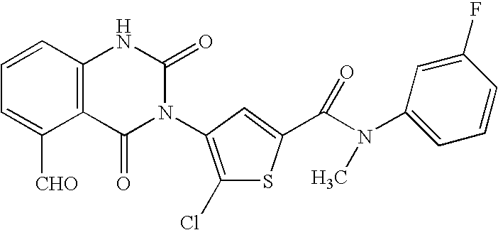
C12=C(C=CC=C1[CHO])NC(=O)N(C1=C(Cl)SC(C(N(C3=CC=CC(F)=C3)C)=O)=C1)C2=O
